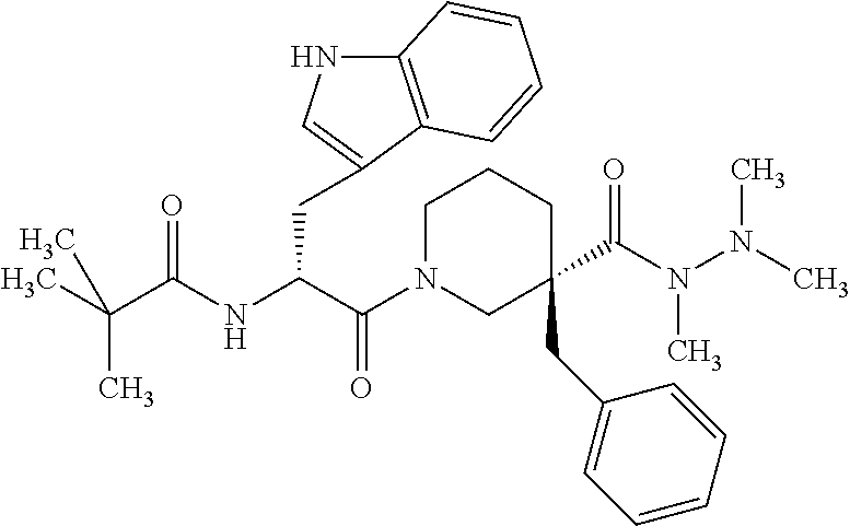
CC(C(NC(C(N1CC(CC2=CC=CC=C2)(C(N(C)N(C)C)=O)CCC1)=O)CC1=CNC2=C1C=CC=C2)=O)(C)C
